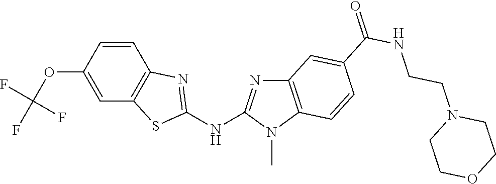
O(C1=CC2=C(C=C1)N=C(NC1=NC3=C(N1C)C=CC(C(NCCN1CCOCC1)=O)=C3)S2)C(F)(F)F
